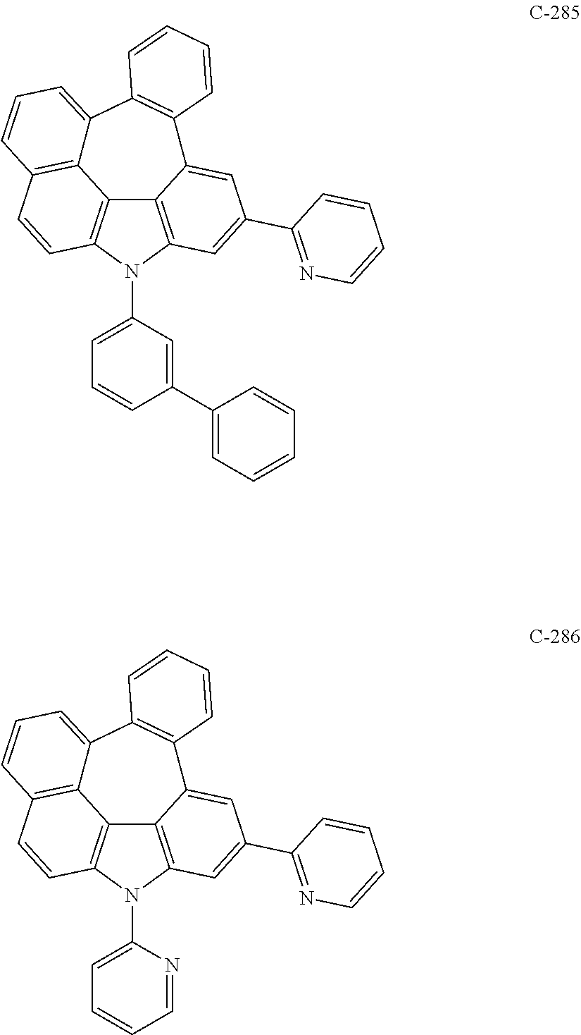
C12=C3N(C4=CC=CC(C5=CC=CC=C5)=C4)C4=C1C1=C(C=C4)C=CC=C1C1=C(C2=CC(C2=NC=CC=C2)=C3)C=CC=C1.C12=C3N(C4=CC=CC=N4)C4=C1C1=C(C=C4)C=CC=C1C1=C(C2=CC(C2=NC=CC=C2)=C3)C=CC=C1
